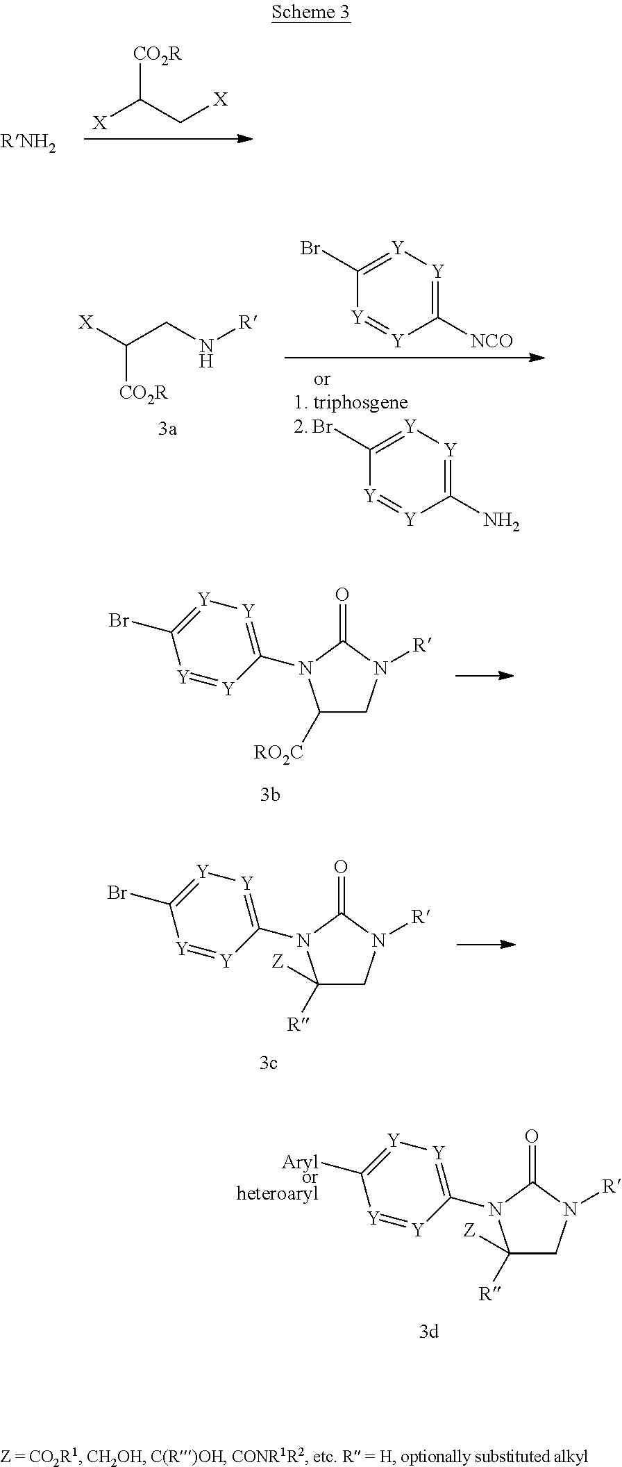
[X]C(C[X])[CO2R].C1(N)=[Y][Y]=C(Br)[Y]=[Y]1.C1([NCO])=[Y][Y]=C(Br)[Y]=[Y]1.[X]C(CN[R])[CO2R].C1([RO2C])CN([R])C(=O)N1C1=[Y][Y]=C(Br)[Y]=[Y]1.C1([R])([Z])CN([R])C(=O)N1C1=[Y][Y]=C(Br)[Y]=[Y]1.C1([R])([Z])CN([R])C(=O)N1C1=[Y][Y]=C([Arylorheteroaryl])[Y]=[Y]1
